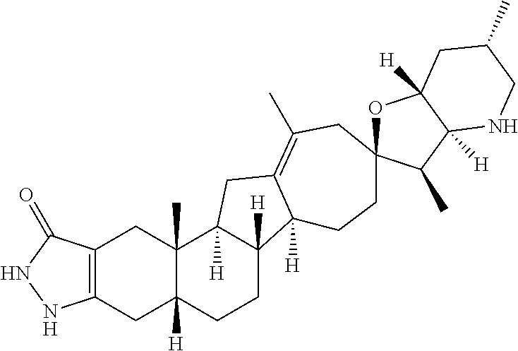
C12=C(C(=O)NN1)CC1(C)C([H])(C2)CCC2([H])C1([H])CC1=C(C)CC3(CCC21[H])OC1([H])C([H])(C3C)NCC(C)C1
